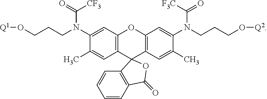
C12=C(C=C(C)C(N(CCCO[Q1])C(=O)[CF3])=C1)C1(C3=C(O2)C=C(N(CCCO[Q2])C([F3C])=O)C(C)=C3)C2=C(C=CC=C2)C(=O)O1
